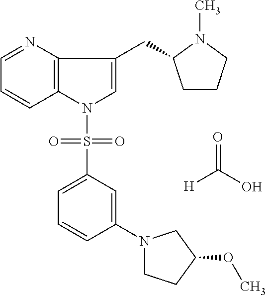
[H]C(O)=O.C1=NC2=C(C=C1)N(S(=O)(=O)C1=CC=CC(N3CCC(OC)C3)=C1)C=C2CC1CCCN1C
